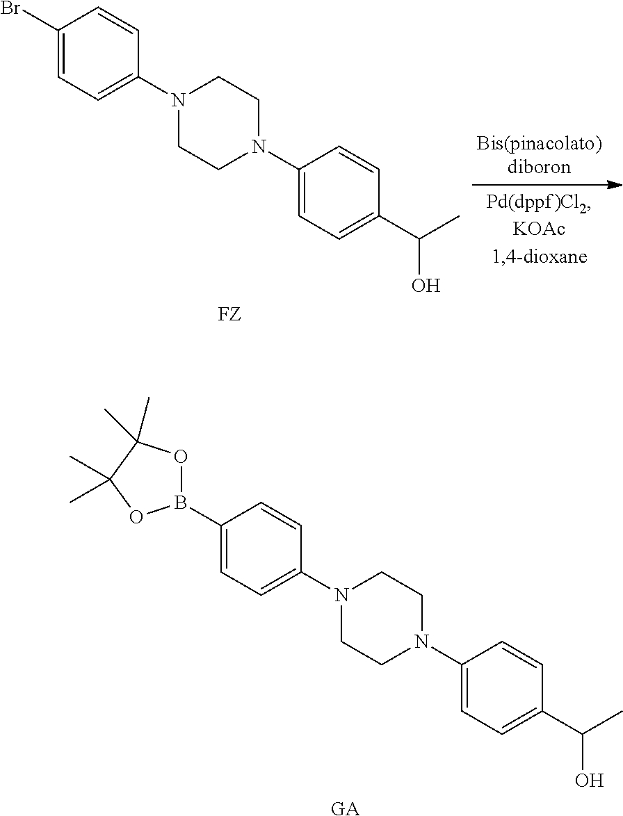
C1(Br)=CC=C(N2CCN(C3=CC=C(C(O)C)C=C3)CC2)C=C1.[FZ].C1(B2OC(C)(C)C(C)(C)O2)=CC=C(N2CCN(C3=CC=C(C(O)C)C=C3)CC2)C=C1.[GA]
